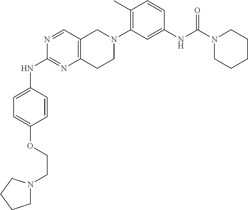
C1N(CCOC2=CC=C(NC3=NC4=C(C=N3)CN(C3=C(C)C=CC(NC(N5CCCCC5)=O)=C3)CC4)C=C2)CCC1
